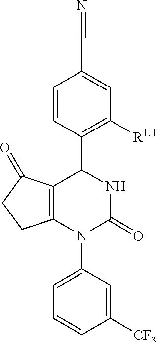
C1=CC(C2C3=C(N(C4=CC=CC([CF3])=C4)C(=O)N2)CCC3=O)=C([R1.1])C=C1C#N
